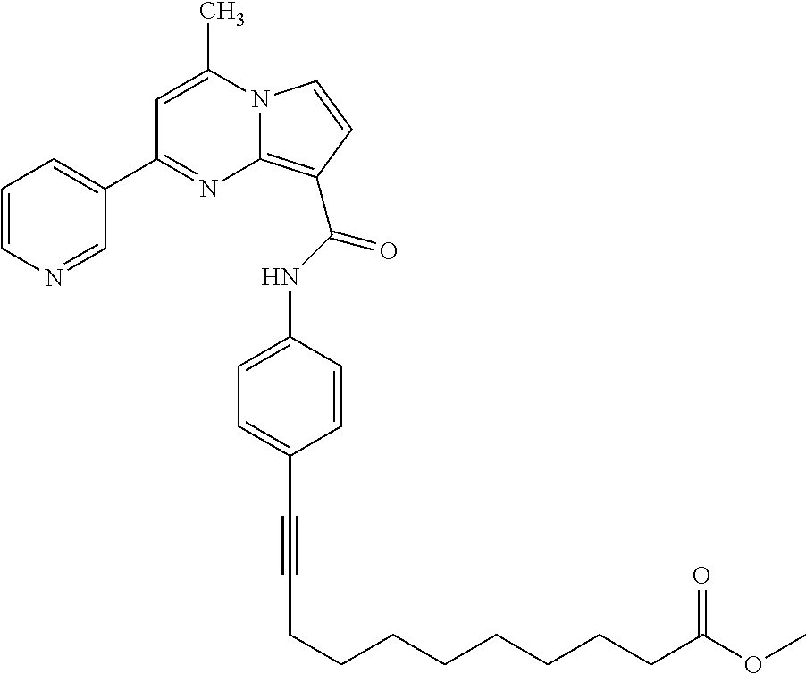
C(C1=CC=C(NC(=O)C2=C3N(C=C2)C(C)=CC(C2=CC=CN=C2)=N3)C=C1)#CCCCCCCCCC(OC)=O
